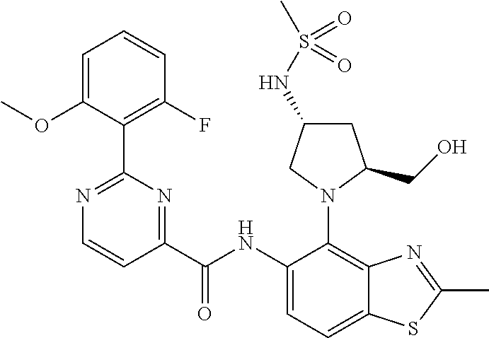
C1C(NS(C)(=O)=O)CN(C2=C3C(=CC=C2NC(C2=NC(C4=C(F)C=CC=C4OC)=NC=C2)=O)SC(C)=N3)C1CO
